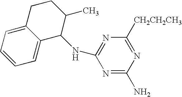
C1=CC=C2C(=C1)C(NC1=NC([CH2CH2CH3])=NC(N)=N1)C(C)CC2
